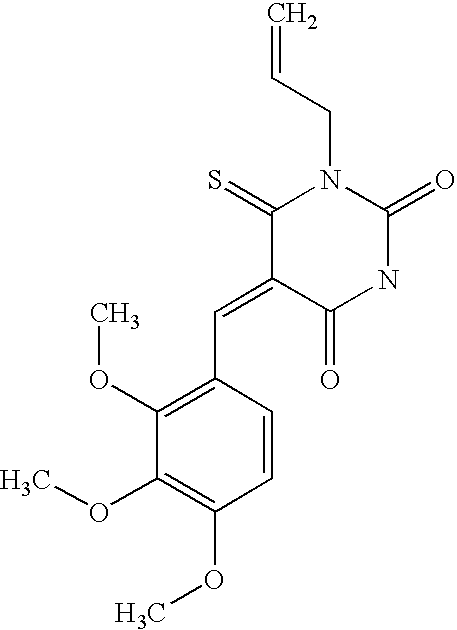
C1(=S)C(=CC2=C(OC)C(OC)=C(OC)C=C2)C(=O)NC(=O)N1CC=C
